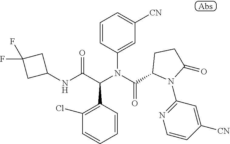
C1=CC(N(C(C2N(C3=NC=CC([CN])=C3)C(=O)CC2)=O)C(C(NC2CC(F)(F)C2)=O)C2=C(Cl)C=CC=C2)=CC([CN])=C1
